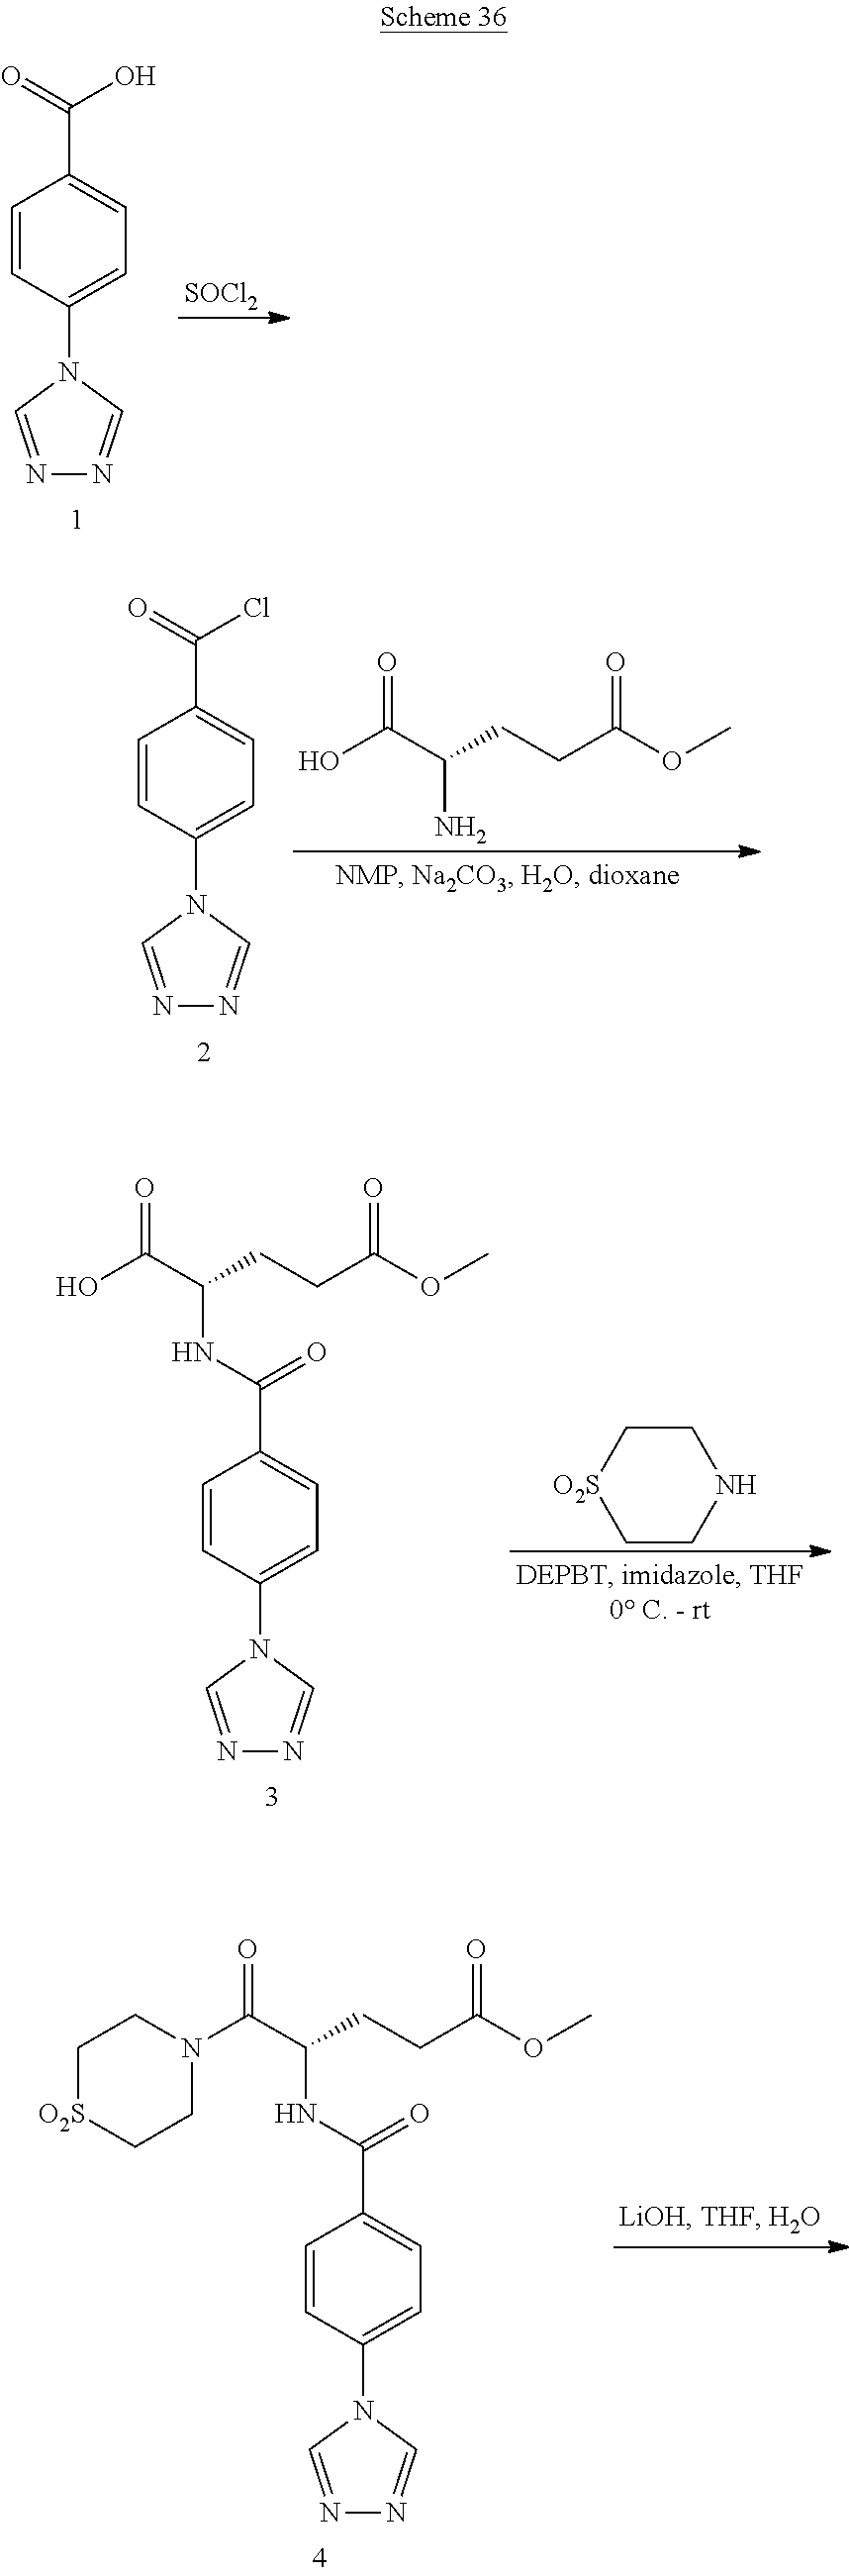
C1=CC(N2C=NN=C2)=CC=C1C(=O)O.[SOCl2].C1=CC(N2C=NN=C2)=CC=C1C(=O)Cl.OC(C(CCC(OC)=O)N)=O.C1=CC(N2C=NN=C2)=CC=C1C(NC(C(O)=O)CCC(OC)=O)=O.C1C[O2S]CCN1.C1=CC(N2C=NN=C2)=CC=C1C(NC(C(N1CC[O2S]CC1)=O)CCC(OC)=O)=O
